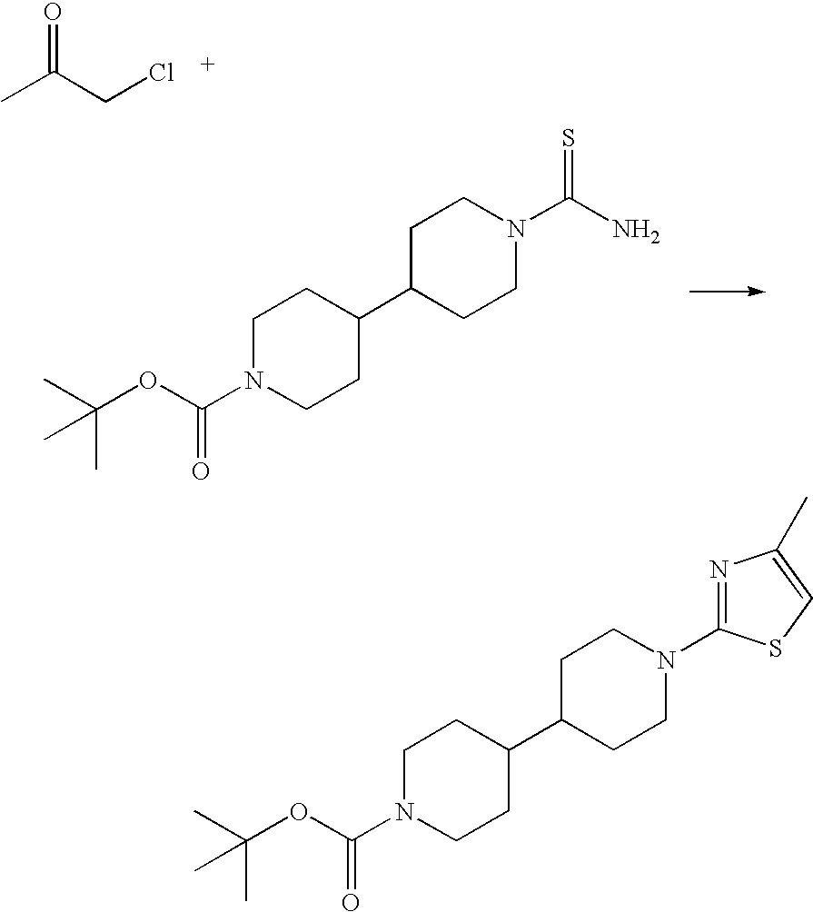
C(Cl)C(C)=O.C1C(C2CCN(C(OC(C)(C)C)=O)CC2)CCN(C(N)=S)C1.C1C(C2CCN(C(OC(C)(C)C)=O)CC2)CCN(C2=NC(C)=CS2)C1
